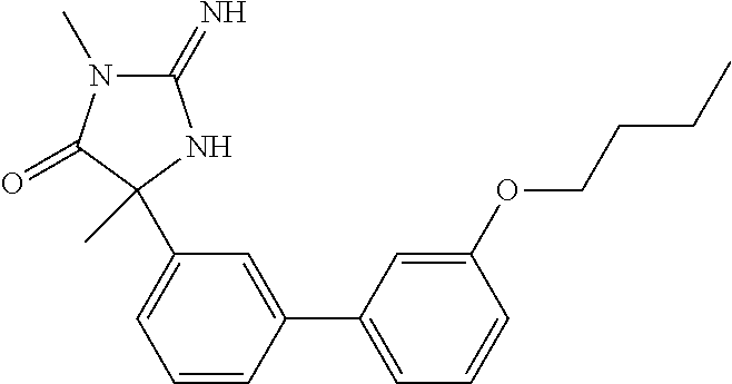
C1(=N)N(C)C(=O)C(C)(C2=CC=CC(C3=CC=CC(OCCCC)=C3)=C2)N1
